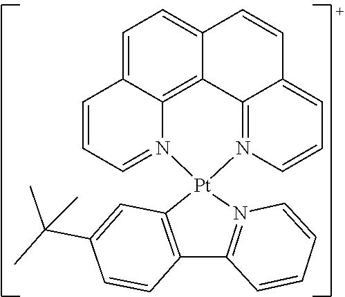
C1=C2C3=C4C(=C1)C=CC1=CC=CN(=C41)[Pt]1(N3=CC=C2)C2=C(C3=N1C=CC=C3)C=CC(C(C)(C)C)=C2
